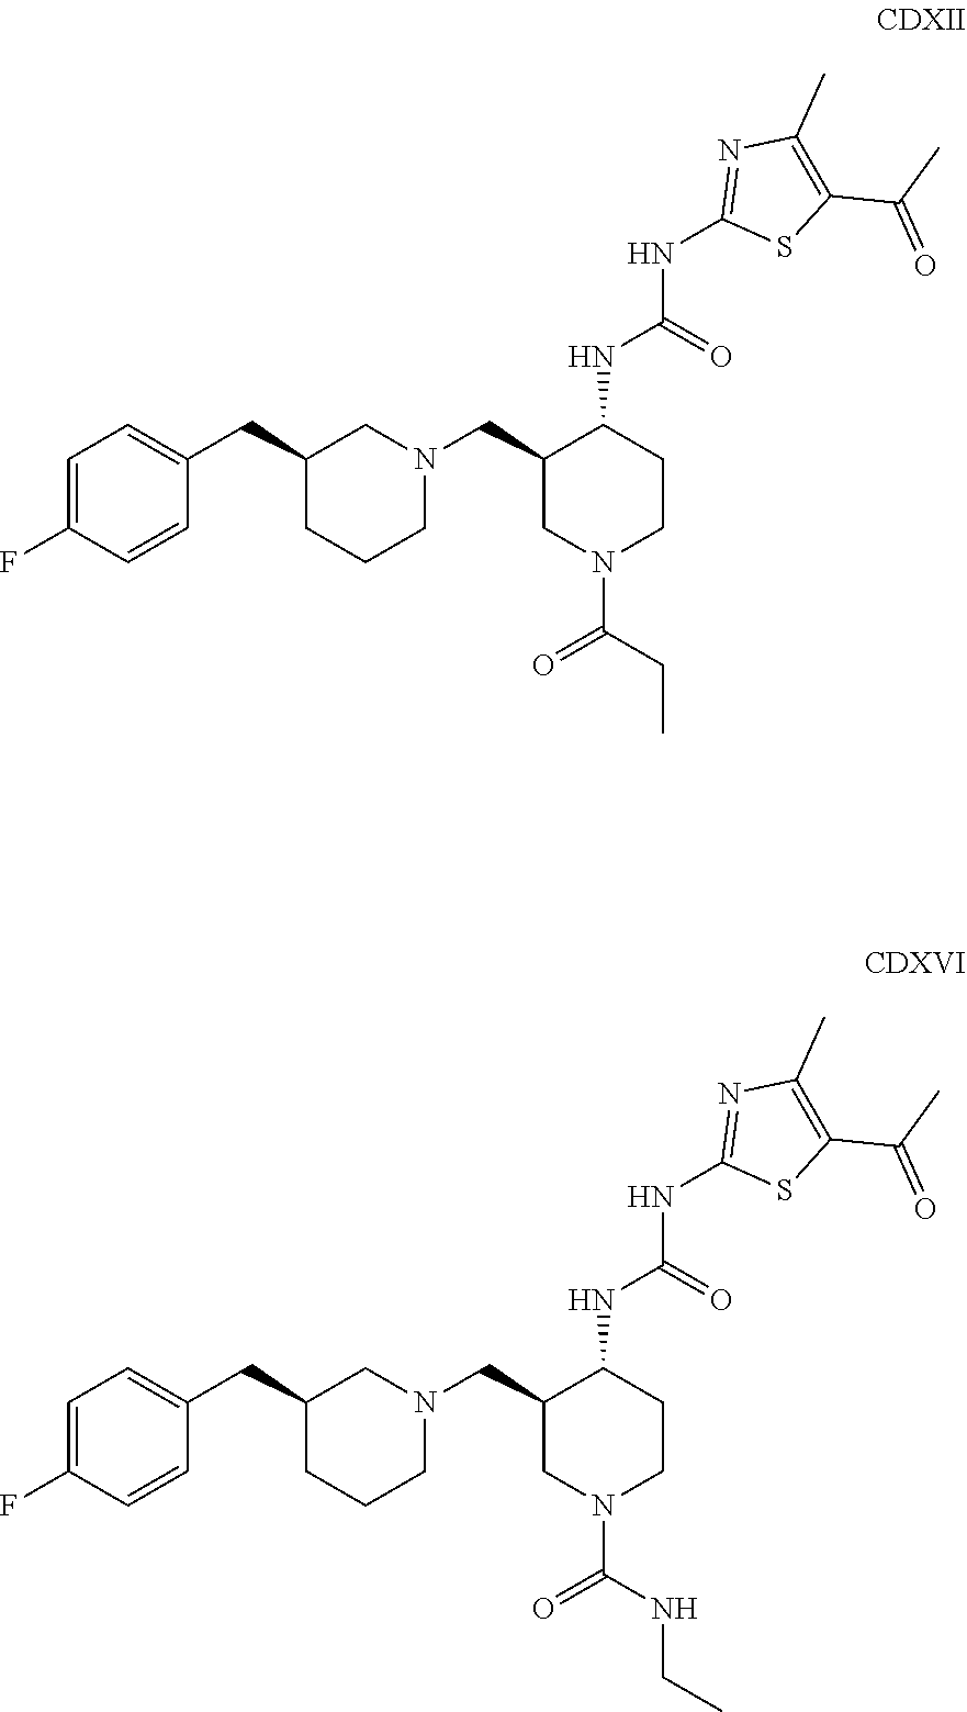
C1=C(F)C=CC(CC2CCCN(CC3CN(C(CC)=O)CCC3NC(=O)NC3=NC(C)=C(C(=O)C)S3)C2)=C1.C1=C(F)C=CC(CC2CCCN(CC3CN(C(NCC)=O)CCC3NC(=O)NC3=NC(C)=C(C(=O)C)S3)C2)=C1
